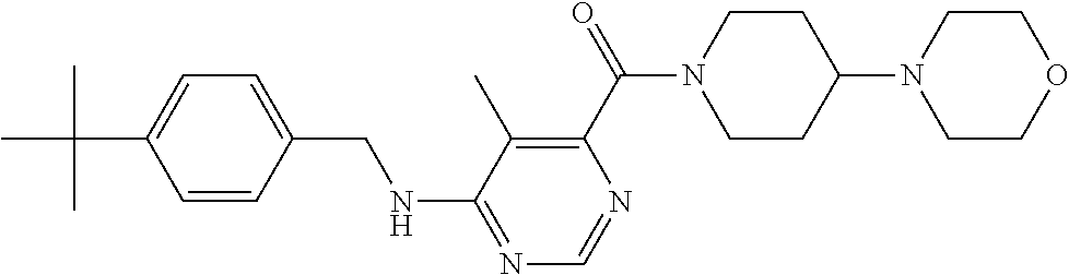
C1COCCN1C1CCN(C(C2=C(C)C(NCC3=CC=C(C(C)(C)C)C=C3)=NC=N2)=O)CC1
